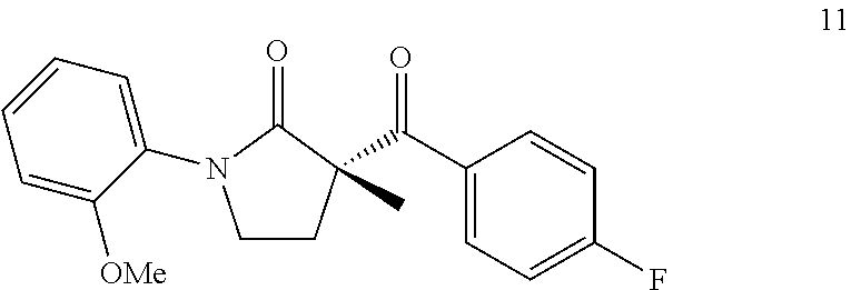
C1CC(C(C2=CC=C(F)C=C2)=O)(C)C(=O)N1C1=CC=CC=C1[OMe]
